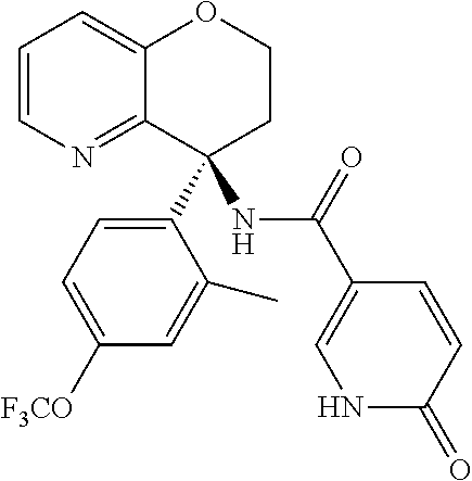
C1=CN=C2C(=C1)OCCC2(C1=CC=C([F3CO])C=C1C)NC(C1=CNC(=O)C=C1)=O
